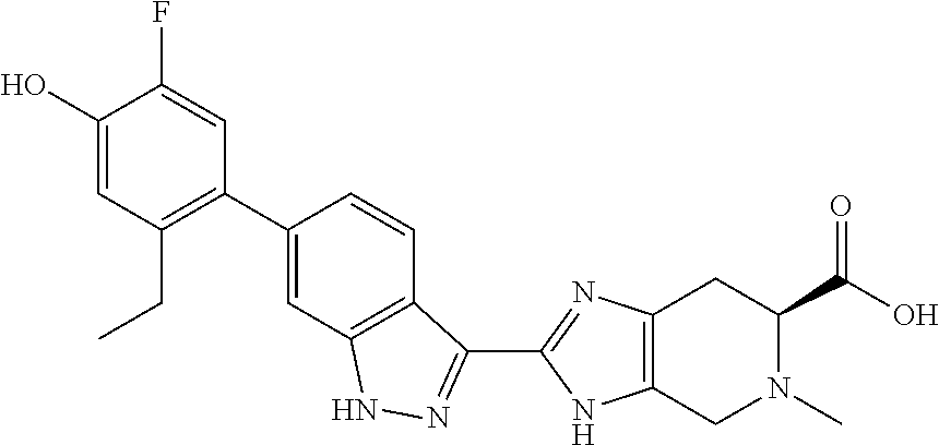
N1N=C(C2=NC3=C(N2)CN(C)C(C(=O)O)C3)C2=C1C=C(C1=C(CC)C=C(O)C(F)=C1)C=C2
